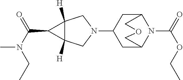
N1(C2CC3N(C(=O)OCC)C(C2)COC3)CC2([H])C([H])(C1)C2C(N(C)CC)=O
